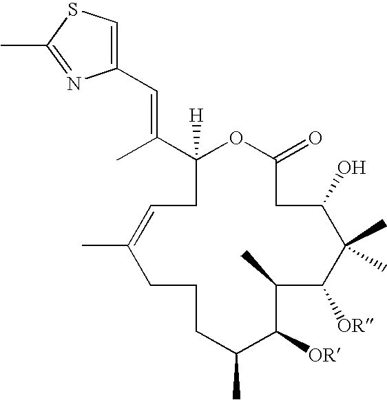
C1(=O)OC([H])(C(C)=CC2=CSC(C)=N2)CC=C(C)CCCC(C)C([OR])C(C)C([OR])C(C)(C)C(O)C1
